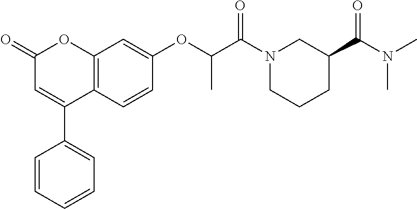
C12=C(C=CC(OC(C(N3CCCC(C(N(C)C)=O)C3)=O)C)=C1)C(C1=CC=CC=C1)=CC(=O)O2
